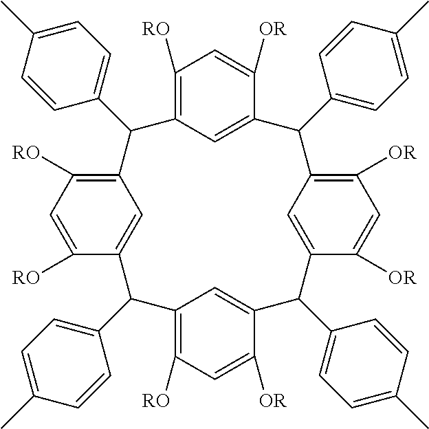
C1([RO])=C2C=C(C([OR])=C1)C(C1=CC=C(C)C=C1)C1=C([OR])C=C([OR])C(=C1)C(C1=CC=C(C)C=C1)C1=CC(=C([RO])C=C1[OR])C(C1=CC=C(C)C=C1)C1=CC(=C([RO])C=C1[RO])C2C1=CC=C(C)C=C1
